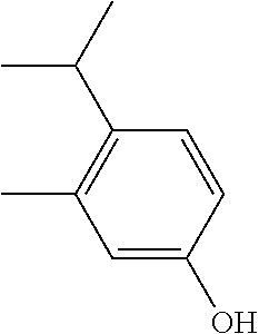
C1=C(O)C=CC(C(C)C)=C1C
